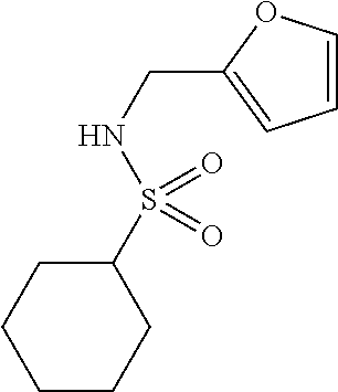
C1=COC(CNS(C2CCCCC2)(=O)=O)=C1
